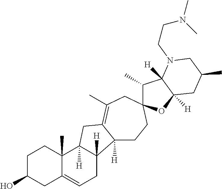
C1C(O)CC2=CCC3([H])C([H])(C2(C)C1)CC1=C(C)CC2(CCC31[H])C(C)C1([H])C([H])(O2)CC(C)CN1CCN(C)C
